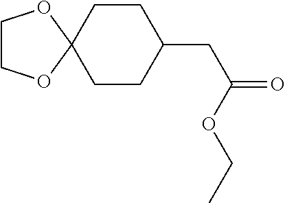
C1CC2(CCC1CC(OCC)=O)OCCO2
